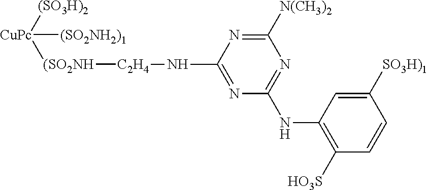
[CuPc]([(SO2NH2)1])([(SO3H)2])[(SO2NH][C2H4]NC1=NC(NC2=C([HO3S])C=CC([SO3H)1])=C2)=NC([N(CH3)2])=N1
